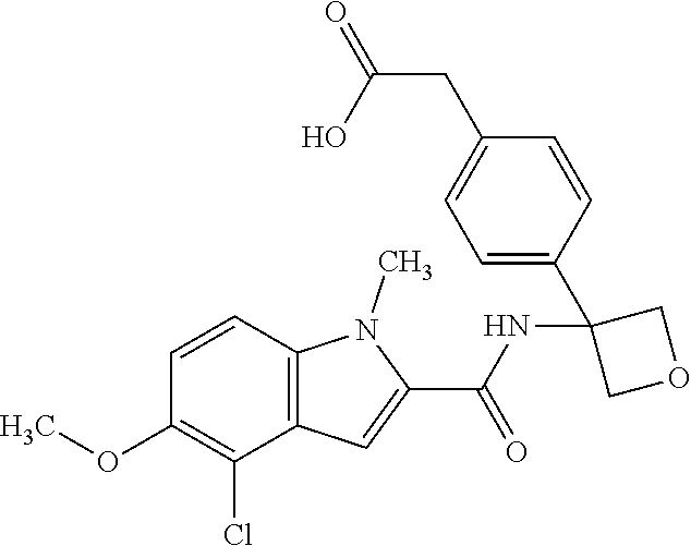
C12=C(C=CC(OC)=C1Cl)N(C)C(C(NC1(C3=CC=C(CC(=O)O)C=C3)COC1)=O)=C2
